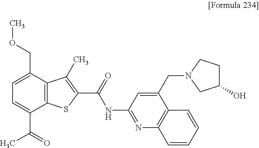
C12=C(C(COC)=CC=C1C(=O)C)C(C)=C(C(=O)NC1=NC3=C(C(CN4CC(O)CC4)=C1)C=CC=C3)S2
